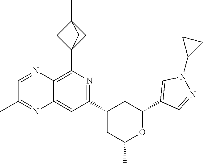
C12=CC(C3CC(C)OC(C4=CN(C5CC5)N=C4)C3)=NC(C34CC(C)(C3)C4)=C1N=CC(C)=N2
